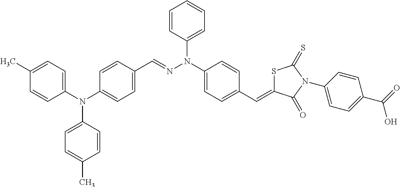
N(C1=CC=C(C=NN(C2=CC=CC=C2)C2=CC=C(C=C3SC(=S)N(C4=CC=C(C(=O)O)C=C4)C3=O)C=C2)C=C1)(C1=CC=C(C)C=C1)C1=CC=C(C)C=C1
